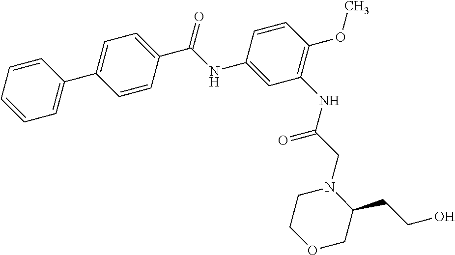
C1(NC(C2=CC=C(C3=CC=CC=C3)C=C2)=O)=CC(NC(CN2C(CCO)COCC2)=O)=C(OC)C=C1
